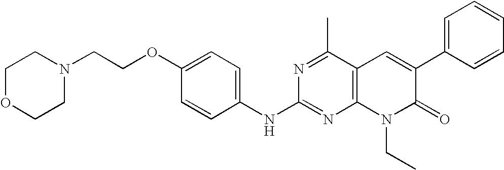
C1(NC2=NC3=C(C(C)=N2)C=C(C2=CC=CC=C2)C(=O)N3CC)=CC=C(OCCN2CCOCC2)C=C1
